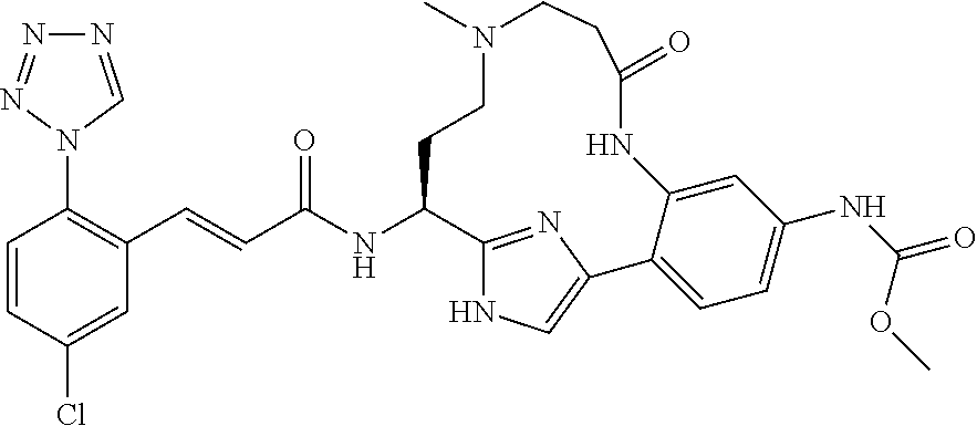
C1=CC(Cl)=CC(C=CC(NC2C3=NC(=CN3)C3=CC=C(NC(=O)OC)C=C3NC(=O)CCN(C)CC2)=O)=C1N1C=NN=N1
